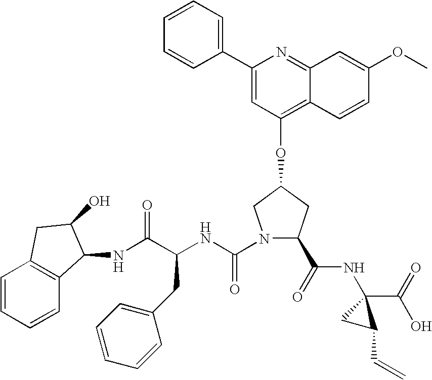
C1(C2=CC=CC=C2)=CC(OC2CC(C(NC3(C(O)=O)CC3C=C)=O)N(C(NC(C(NC3C4=C(C=CC=C4)CC3O)=O)CC3=CC=CC=C3)=O)C2)=C2C(=N1)C=C(OC)C=C2
